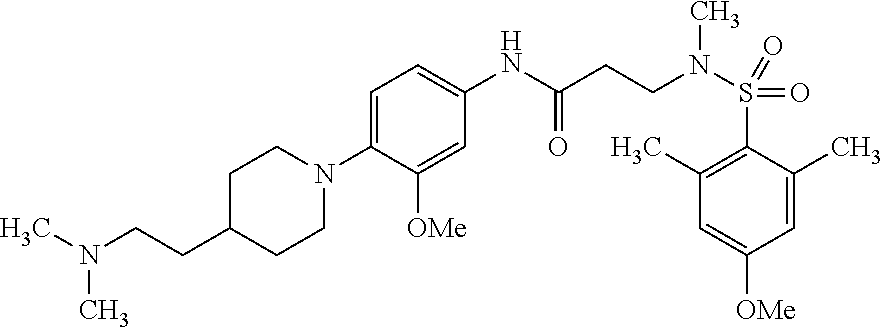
C1=C(N2CCC(CCN(C)C)CC2)C([OMe])=CC(NC(=O)CCN(S(C2=C(C)C=C([OMe])C=C2C)(=O)=O)C)=C1
